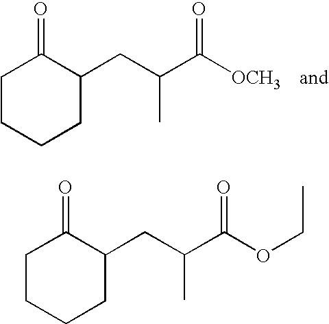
C1CCCC(CC(C)C([OCH3])=O)C1=O.C1CCCC(CC(C)C(OCC)=O)C1=O
